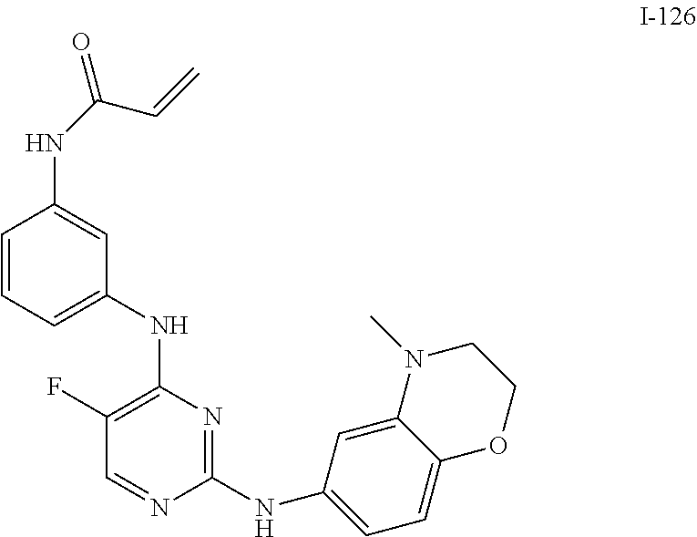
C1(F)=C(NC2=CC=CC(NC(=O)C=C)=C2)N=C(NC2=CC=C3C(=C2)N(C)CCO3)N=C1
